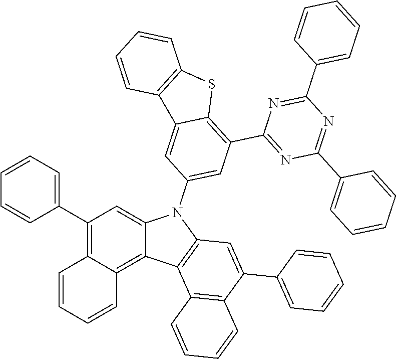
C1(C2=CC=CC=C2)=NC(C2=C3C(=CC(N4C5=CC(C6=CC=CC=C6)=C6C(=C5C5=C4C=C(C4=CC=CC=C4)C4=C5C=CC=C4)C=CC=C6)=C2)C2=C(S3)C=CC=C2)=NC(C2=CC=CC=C2)=N1
